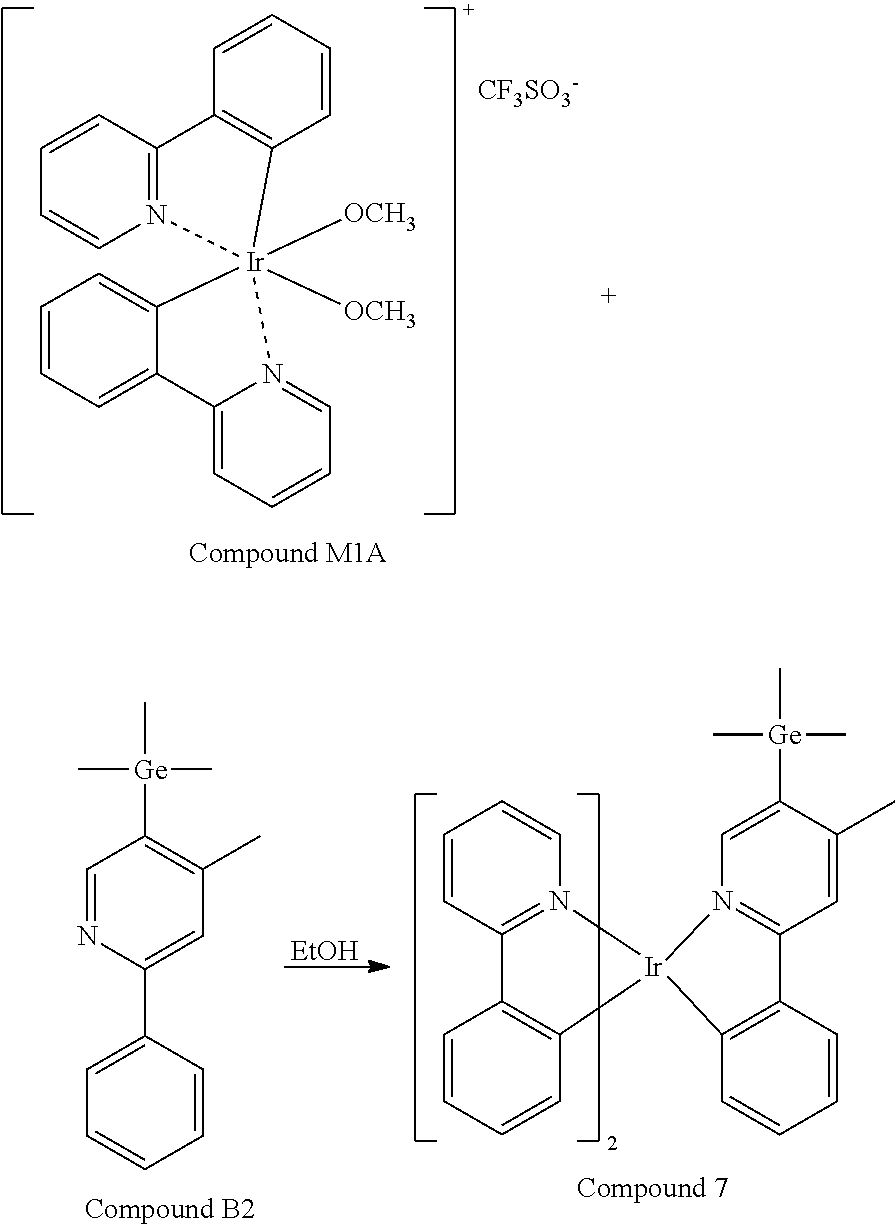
C12=N(C=CC=C1)[Ir]1([OCH3])([OCH3])(C3=CC=CC=C3C3=CC=CC=N31)C1=C2C=CC=C1.[CF3SO3-].C1=NC(C2=CC=CC=C2)=CC(C)=C1[Ge](C)(C)C.[EtOH].C1(C)=CC2=N(C=C1[Ge](C)(C)C)[Ir]1(C3=C2C=CC=C3)N2=C(C=CC=C2)C2=C1C=CC=C2
